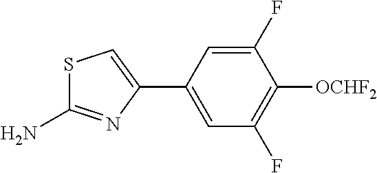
C1=C(C2=CSC(N)=N2)C=C(F)C([OCHF2])=C1F
